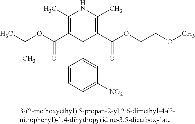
C1(C)=C(C(=O)OC(C)C)C(C2=CC([NO2])=CC=C2)C(C(OCCOC)=O)=C(C)N1
